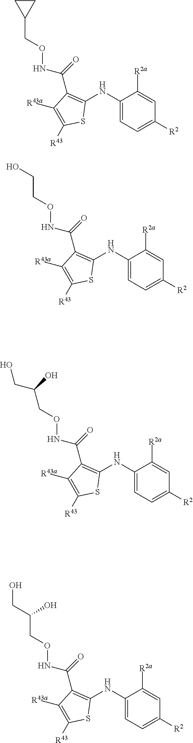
C1(NC2=CC=C([R2])C=C2[R2a])=C(C(=O)NOCC(CO)O)C([R43a])=C([R43])S1.C1(NC2=CC=C([R2])C=C2[R2a])=C(C(=O)NOCC2CC2)C([R43a])=C([R43])S1.C1(NC2=CC=C([R2])C=C2[R2a])=C(C(=O)NOCCO)C([R43a])=C([R43])S1.C1(NC2=CC=C([R2])C=C2[R2a])=C(C(=O)NOCC(CO)O)C([R43a])=C([R43])S1
